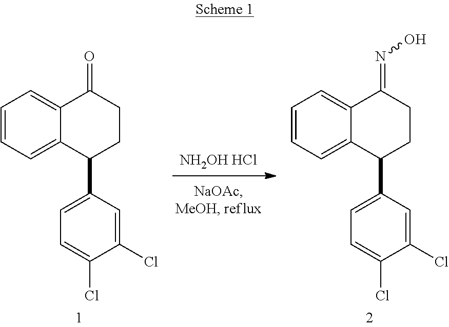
[NH2OH HCl].C1=CC=C2C(=C1)C(=O)CCC2C1=CC=C(Cl)C(Cl)=C1.C1=CC=C2C(=C1)C(=NO)CCC2C1=CC=C(Cl)C(Cl)=C1
